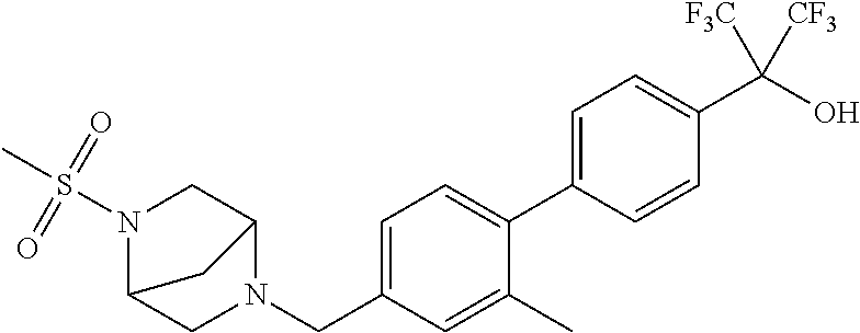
C1=C(C2=CC=C(CN3C4CN(S(C)(=O)=O)C(C3)C4)C=C2C)C=CC(C(O)([F3C])[CF3])=C1
